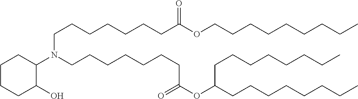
C(CCCC)CCCCOC(CCCCCCCN(CCCCCCCC(OC(CCCCCCCC)CCCCCCCC)=O)C1CCCCC1O)=O
